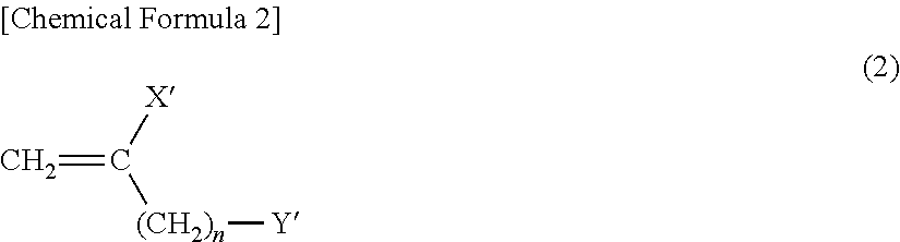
C=C([X])[(CH2)n][Y]
